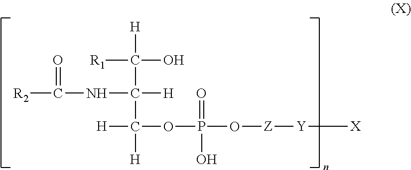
[H]C(C(C([H])(OP(=O)(O)O[Z][Y][X])[H])([H])NC([R2])=O)([R1])O
